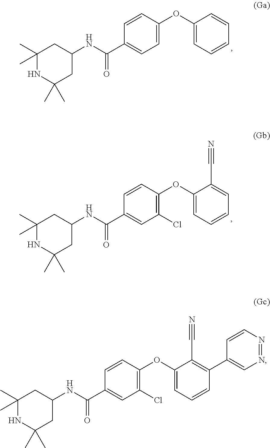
C1(C)(C)NC(C)(C)CC(NC(C2=CC=C(OC3=CC=CC=C3)C=C2)=O)C1.C1(C)(C)NC(C)(C)CC(NC(C2=CC(Cl)=C(OC3=CC=CC=C3C#N)C=C2)=O)C1.C1(C)(C)NC(C)(C)CC(NC(C2=CC(Cl)=C(OC3=CC=CC(C4=CN=NC=C4)=C3C#N)C=C2)=O)C1
